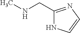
C1(CNC)=NC=CN1
